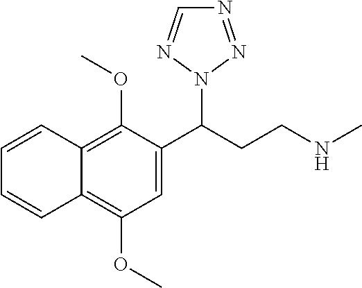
C12=C(OC)C(C(CCNC)N3N=NC=N3)=CC(OC)=C1C=CC=C2
